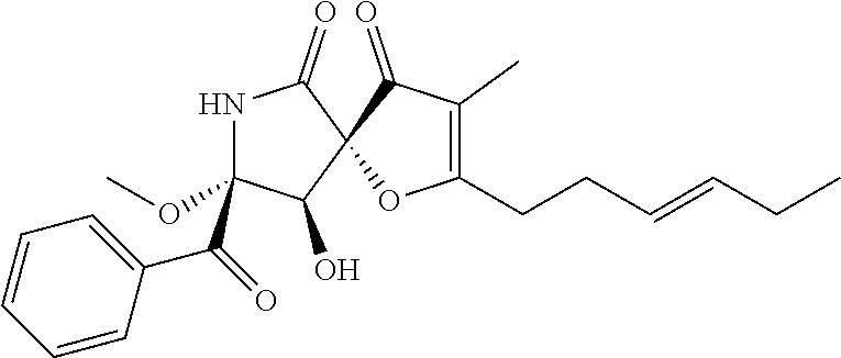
N1C(OC)(C(C2=CC=CC=C2)=O)C(O)C2(C1=O)OC(CCC=CCC)=C(C)C2=O
